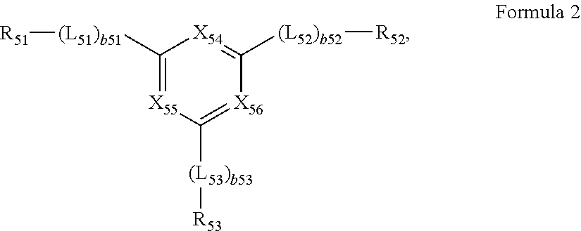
C1([(L51)b51][R51])=[X55]C([(L53)b53][R53])=[X56]C([(L52)b52][R52])=[X54]1
